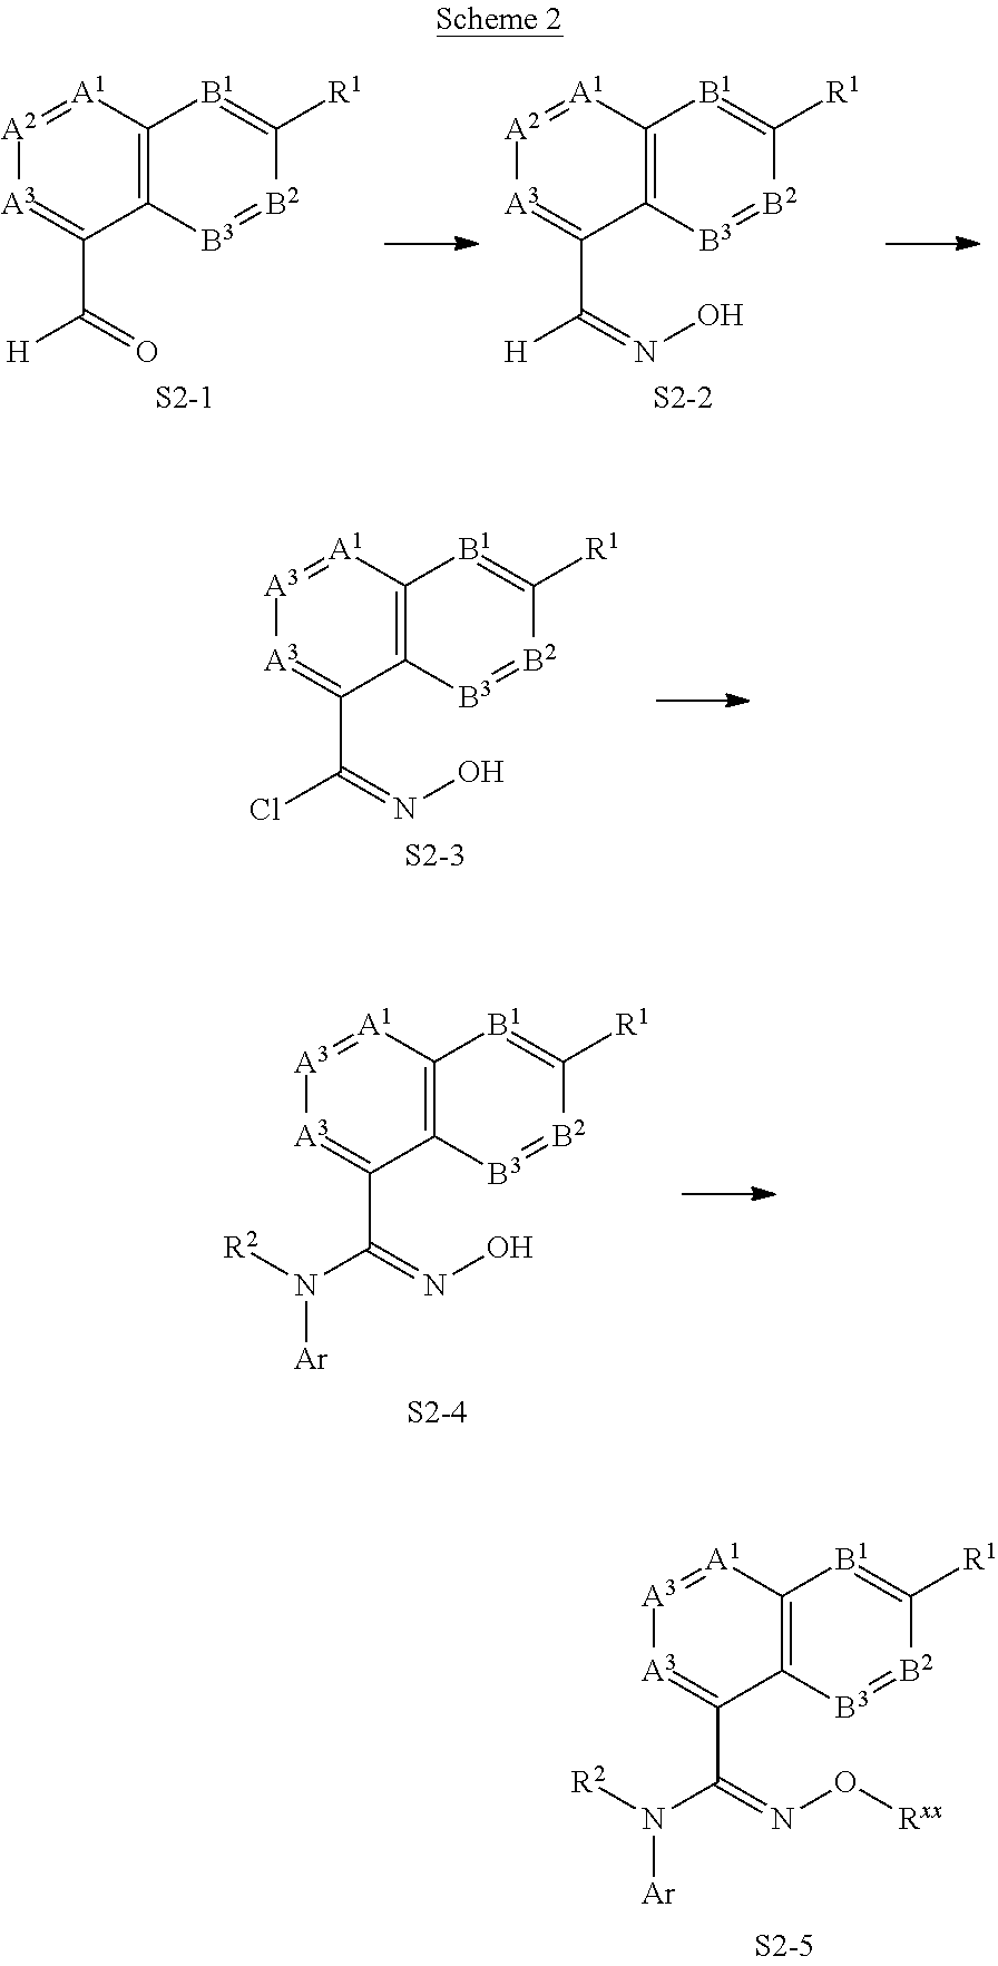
C12=C([A1]=[A3][A3]=C1C(=NO)Cl)[B1]=C([R1])[B2]=[B3]2.[S2-3].C12=C([A1]=[A3][A3]=C1C(=NO)N([R2])[Ar])[B1]=C([R1])[B2]=[B3]2.C12=C([A1]=[A3][A3]=C1C(=NO[Rxx])N([R2])[Ar])[B1]=C([R1])[B2]=[B3]2.C12=C([A1]=[A2][A3]=C1C(=NO)[H])[B1]=C([R1])[B2]=[B3]2.[S2-2].C12=C([A1]=[A2][A3]=C1C(=O)[H])[B1]=C([R1])[B2]=[B3]2.[S2-1]
